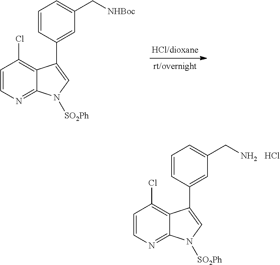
C1=CC=C(C[NHBoc])C=C1C1=CN([SO2Ph])C2=NC=CC(Cl)=C21.C1=CC=C(CN)C=C1C1=CN([SO2Ph])C2=NC=CC(Cl)=C21.Cl
